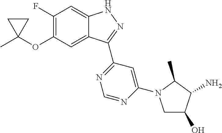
O(C1=C(F)C=C2C(=C1)C(C1=NC=NC(N3CC(O)C(N)C3C)=C1)=NN2)C1(C)CC1
